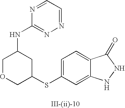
C1=C(SC2CC(NC3=NN=CC=N3)COC2)C=C2C(=C1)C(=O)NN2
